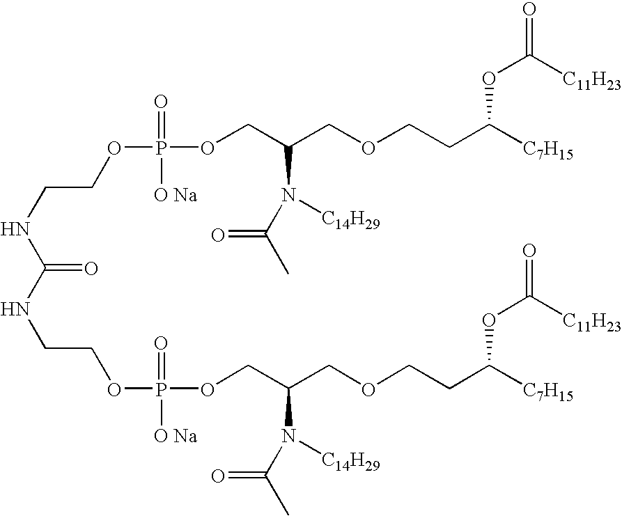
C(NC(=O)NCCOP([O Na])(=O)OCC(COCCC([C7H15])OC(=O)[C11H23])N([C14H29])C(C)=O)COP(=O)([O Na])OCC(COCCC([C7H15])OC(=O)[C11H23])N([C14H29])C(C)=O
